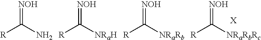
[NOH]=C(N)[R].[NOH]=C([NRaH])[R].[NOH]=C([NRaRb])[R].[NOH]=C([NRaRbRc])[R]
